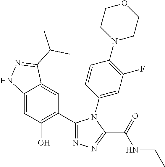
C12=CC(O)=C(C3=NN=C(C(=O)NCC)N3C3=CC(F)=C(N4CCOCC4)C=C3)C=C1C(C(C)C)=NN2
